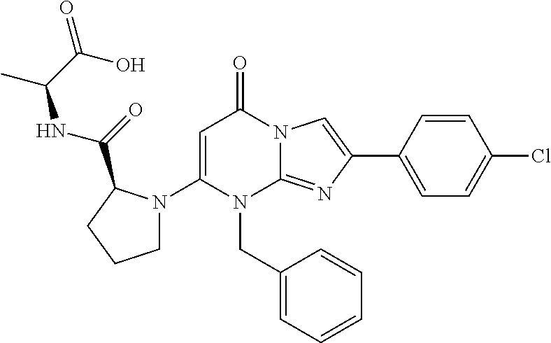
C1(N2CCCC2C(=O)NC(C)C(O)=O)=CC(=O)N2C(=NC(C3=CC=C(Cl)C=C3)=C2)N1CC1=CC=CC=C1
